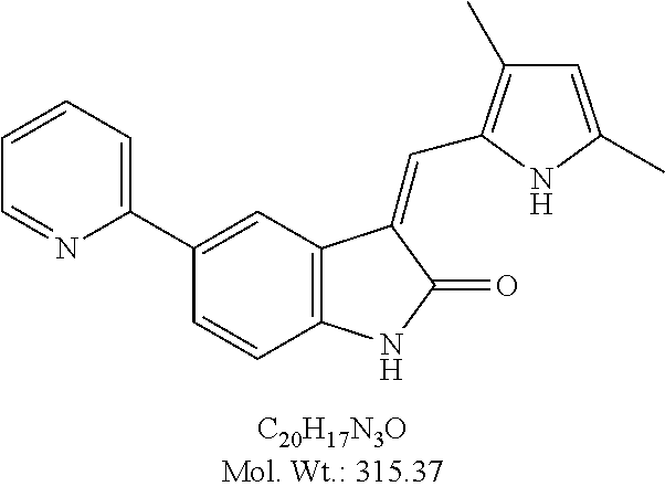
C1(C2=CC3=C(C=C2)NC(=O)C3=CC2=C(C)C=C(C)N2)=CC=CC=N1
